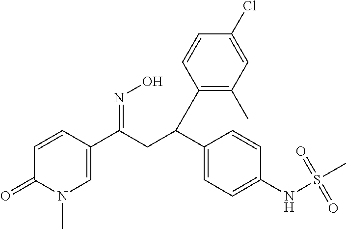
C1=CC(C(CC(C2=CC=C(NS(=O)(=O)C)C=C2)C2=C(C)C=C(Cl)C=C2)=NO)=CN(C)C1=O
